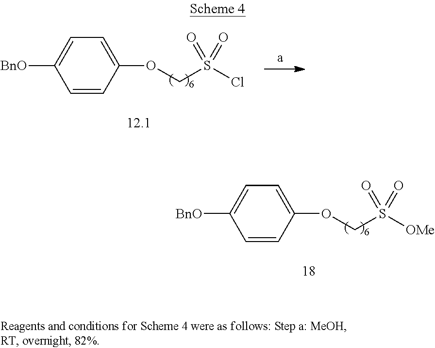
C1=CC(OCS(Cl)(=O)=O)=CC=C1[BnO].C1=CC(OCS([OMe])(=O)=O)=CC=C1[BnO]
